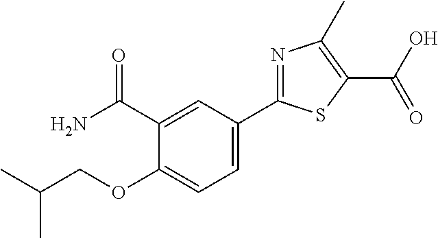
C1=C(C2=NC(C)=C(C(O)=O)S2)C=C(C(N)=O)C(OCC(C)C)=C1
